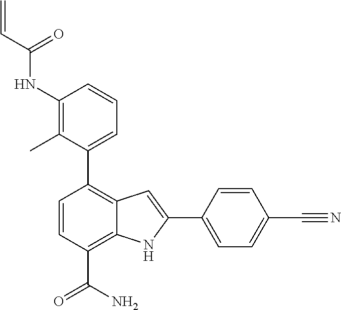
C1(NC(C=C)=O)=C(C)C(C2=C3C(=C(C(N)=O)C=C2)NC(C2=CC=C(C#N)C=C2)=C3)=CC=C1
